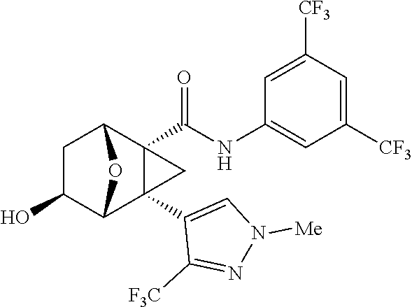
C1(O)C2C3(C4=CN([Me])N=C4[F3C])C(C(NC4=CC([CF3])=CC([CF3])=C4)=O)(C(C1)O2)C3
